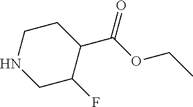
C1CNCC(F)C1C(OCC)=O
